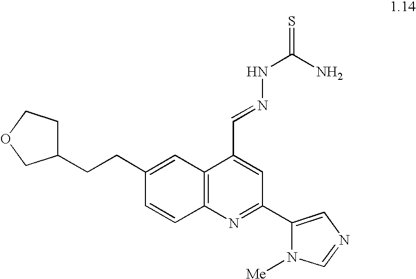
C1(CCC2CCOC2)=CC2=C(C=C1)N=C(C1=CN=CN1[Me])C=C2C=NNC(=S)N
